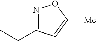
N1=C(CC)C=C([Me])O1
